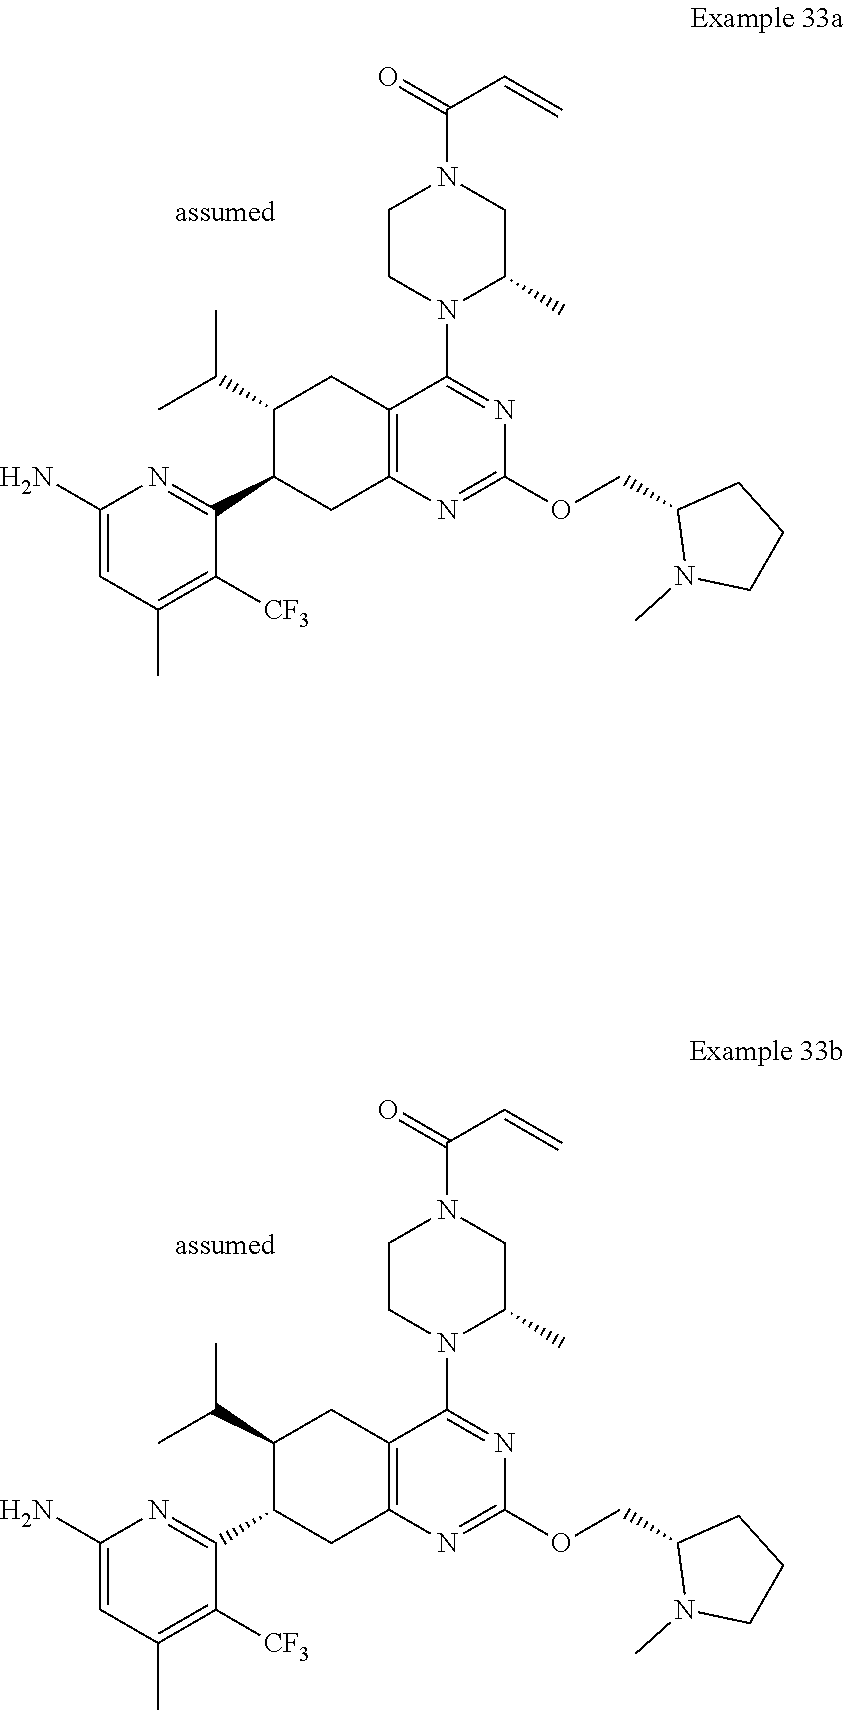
C1(N)=CC(C)=C([CF3])C(C2CC3=C(CC2C(C)C)C(N2C(C)CN(C(=O)C=C)CC2)=NC(OCC2N(C)CCC2)=N3)=N1.C1(N)=CC(C)=C([CF3])C(C2CC3=C(CC2C(C)C)C(N2C(C)CN(C(=O)C=C)CC2)=NC(OCC2N(C)CCC2)=N3)=N1
